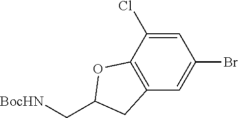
C1=C(Cl)C2=C(C=C1Br)CC(C[BocHN])O2
